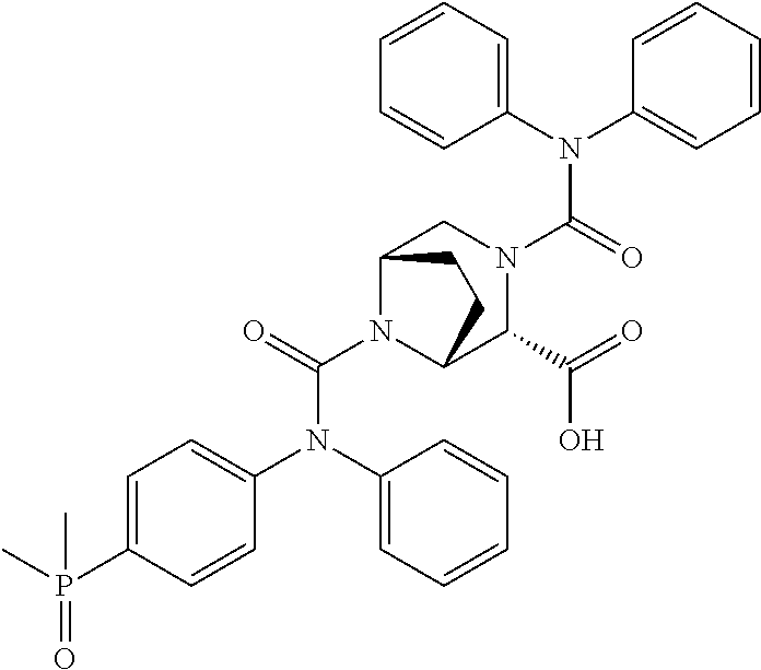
C1(N(C2=CC=CC=C2)C(=O)N2CC3N(C(=O)N(C4=CC=C(P(C)(=O)C)C=C4)C4=CC=CC=C4)C(C2C(=O)O)CC3)=CC=CC=C1
